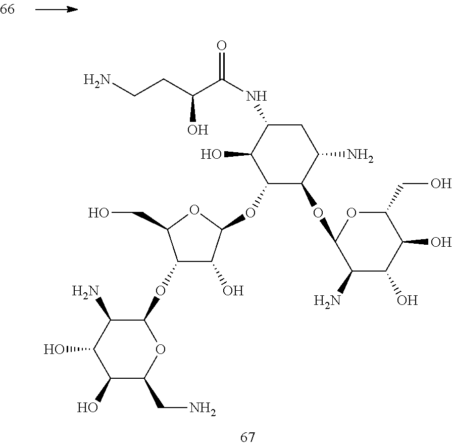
C1(O)C(CN)OC(OC2C(O)C(OC3C(OC4C(N)C(O)C(O)C(CO)O4)C(N)CC(NC(C(CCN)O)=O)C3O)OC2CO)C(N)C1O
